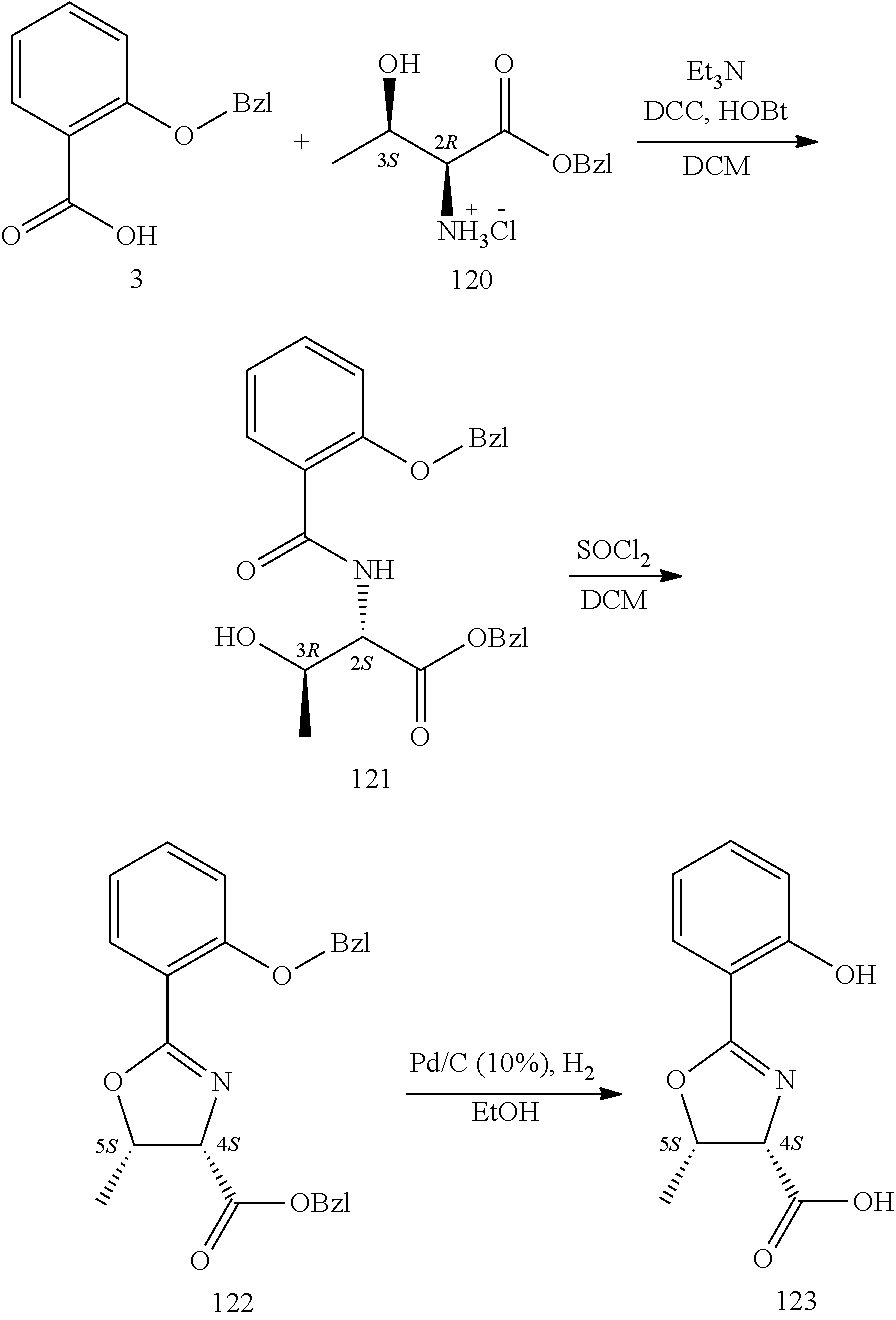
C1=CC(C(=O)NC(C([OBzl])=O)C(O)C)=C(O[Bzl])C=C1.[SOCl2].C1=CC(C2=NC(C(=O)[OBzl])C(C)O2)=C(O[Bzl])C=C1.C1=CC(C2=NC(C(=O)O)C(C)O2)=C(O)C=C1.[EtOH].CC(C(C([OBzl])=O)[NH3Cl])O.C1=CC(C(=O)O)=C(O[Bzl])C=C1
